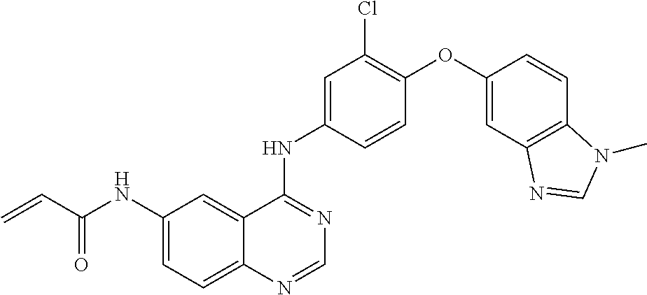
C12=CC=C(NC(C=C)=O)C=C1C(NC1=CC(Cl)=C(OC3=CC4=C(C=C3)N(C)C=N4)C=C1)=NC=N2
